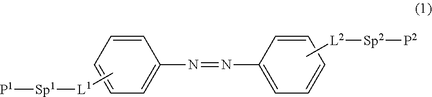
C[L2][Sp2][P2].C1=CC=CC=C1N=NC1=CC=CC=C1.C[L1][Sp1][P1]
